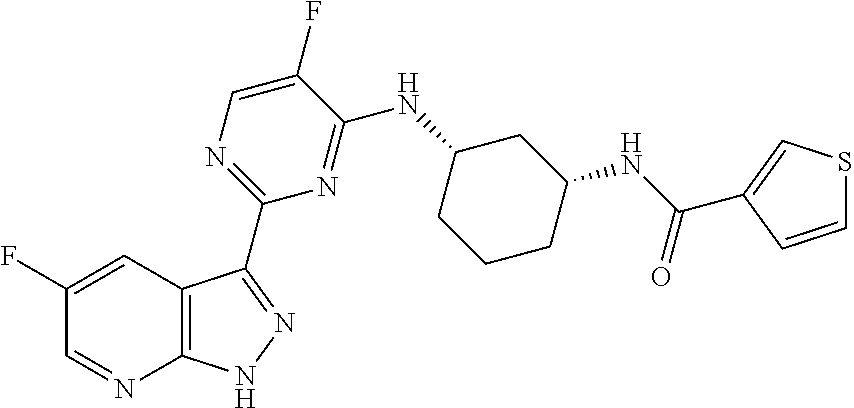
C1(F)=CC2=C(N=C1)NN=C2C1=NC=C(F)C(NC2CC(NC(=O)C3=CSC=C3)CCC2)=N1
